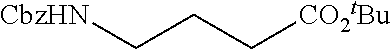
C(CC[CO2tBu])[CbzHN]
